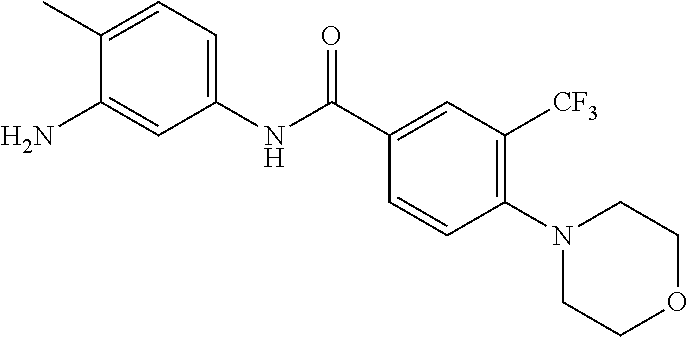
C1(C(NC2=CC=C(C)C(N)=C2)=O)=CC([CF3])=C(N2CCOCC2)C=C1
